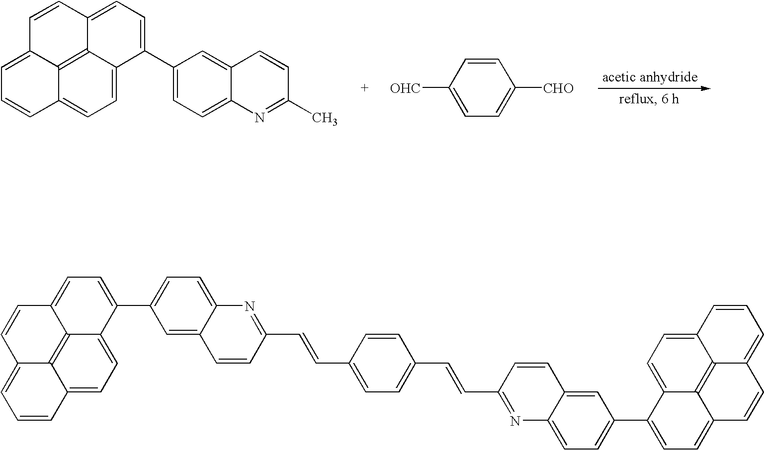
C1=CC2=CC=C(C3=CC=C4C(=C3)C=CC(C)=N4)C3=CC=C4C(=C23)C1=CC=C4.C1=C([OHC])C=CC([CHO])=C1.C12=C3C4=CC=C1C(C1=CC=C5C(=C1)C=CC(C=CC1=CC=C(C=CC6=NC7=CC=C(C8=CC=C9C%10=C%11C(=CC=C8%10)C=CC=C%11C=C9)C=C7C=C6)C=C1)=N5)=CC=C2C=CC3=CC=C4
